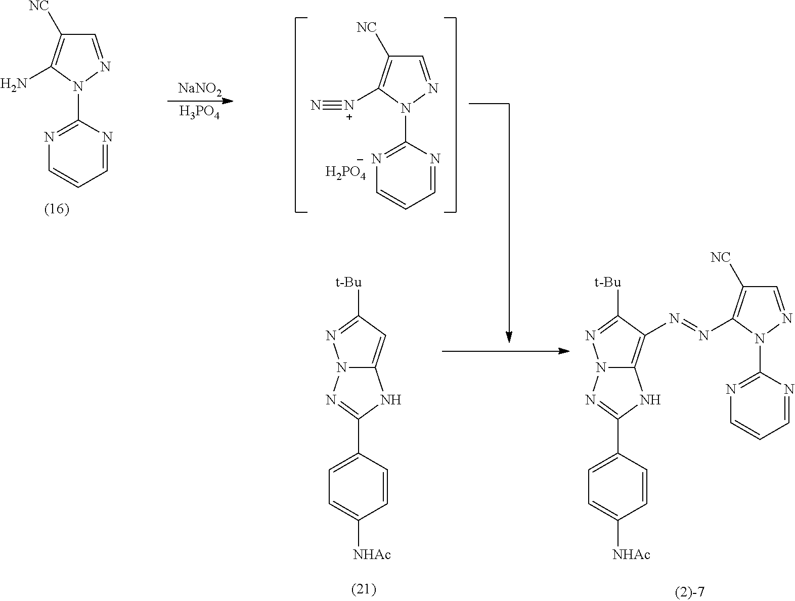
N12C(=CC([t-Bu])=N1)NC(C1=CC=C([NHAc])C=C1)=N2.C1=NN(C2=NC=CC=N2)C(N)=C1[NC].[NaNO2].[H3PO4].C1=NN(C2=NC=CC=N2)C([N+]#N)=C1[NC].[H2PO4].N12C(=C(N=NC3=C([NC])C=NN3C3=NC=CC=N3)C([t-Bu])=N1)NC(C1=CC=C([NHAc])C=C1)=N2
